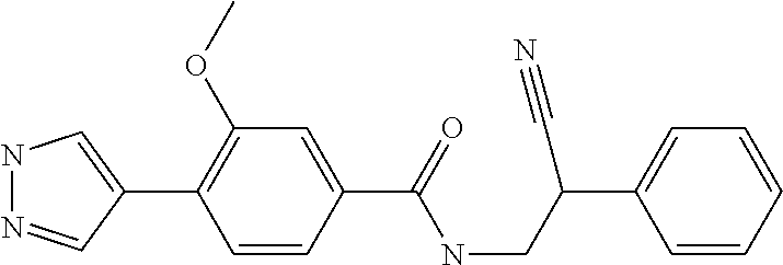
N1N=CC(C2=C(OC)C=C(C(NCC(C3=CC=CC=C3)C#N)=O)C=C2)=C1
